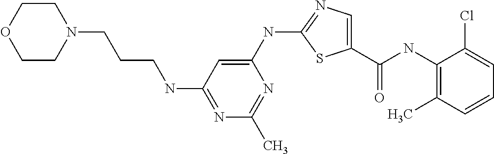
C1(NC(C2=CN=C(NC3=CC(NCCCN4CCOCC4)=NC(C)=N3)S2)=O)=C(C)C=CC=C1Cl
